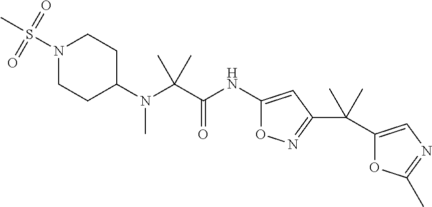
C1(NC(C(N(C2CCN(S(C)(=O)=O)CC2)C)(C)C)=O)=CC(C(C2=CN=C(C)O2)(C)C)=NO1
